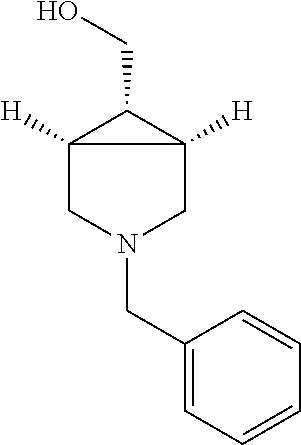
C12([H])CN(CC3=CC=CC=C3)CC1([H])C2CO
